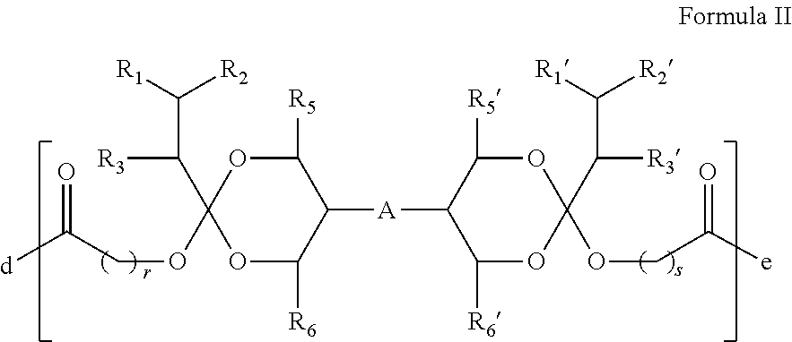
C(C([R3])C1(OCC([d])=O)OC([R5])C([A]C2C([R5])OC(C([R3])C([R2])[R1])(OCC(=O)[e])OC2[R6])C([R6])O1)([R2])[R1].[r]
